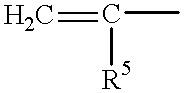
C=C(C)[R5]
